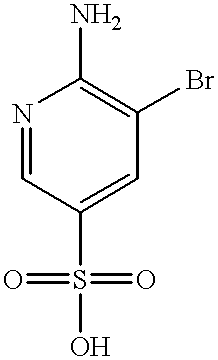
NC1=C(Br)C=C(S(O)(=O)=O)C=N1
